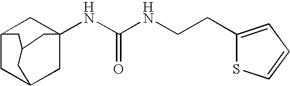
C12CC3CC(NC(=O)NCCC4=CC=CS4)(C1)CC(C2)C3
